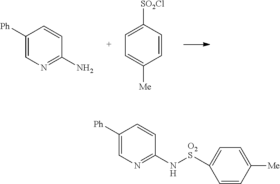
C1=CC([SO2Cl])=CC=C1[Me].C1([Ph])=CN=C(N)C=C1.C1(N[O2S]C2=CC=C([Me])C=C2)=NC=C([Ph])C=C1
